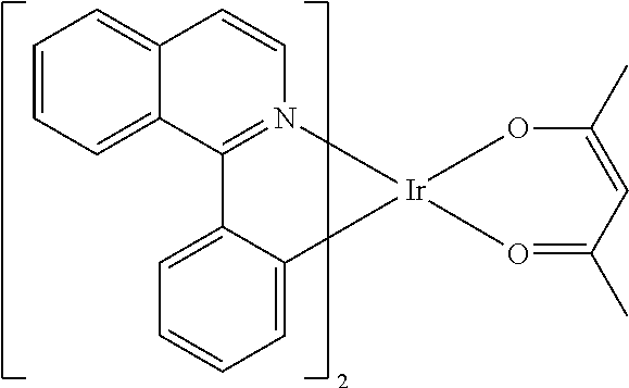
C12=CC=CC=C1C1=N(C=C2)[Ir]2(C3=CC=CC=C13)OC(C)=CC(C)=O2
